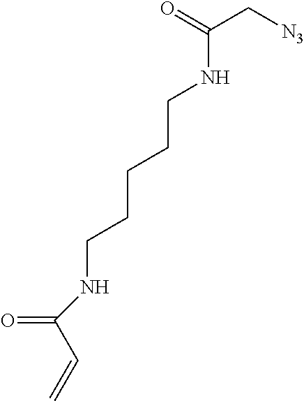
O=C(C[N3])NCCCCCNC(=O)C=C
